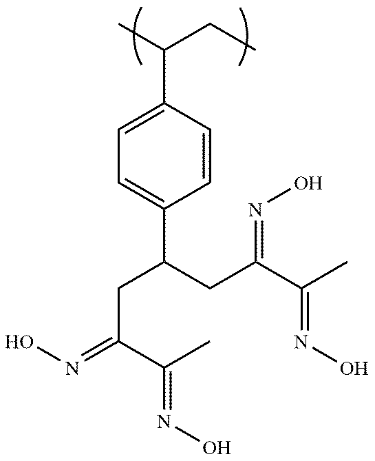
C1=C(C(C)CC)C=CC(C(CC(C(C)=NO)=NO)CC(C(C)=NO)=NO)=C1
